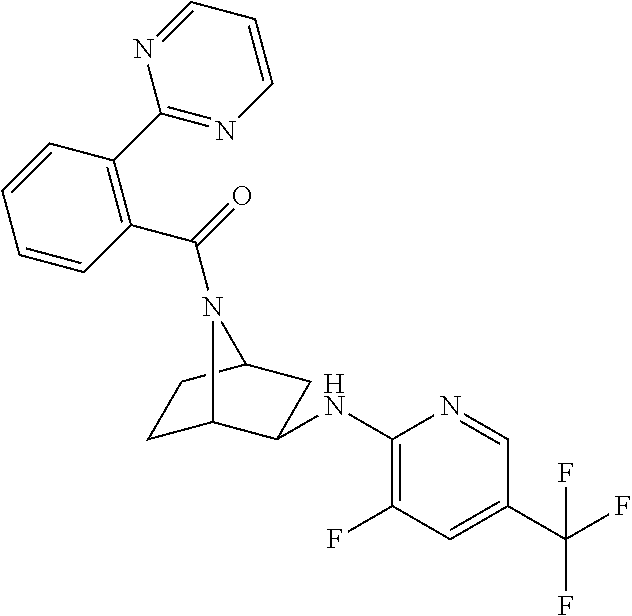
C1C2C(NC3=C(F)C=C(C(F)(F)F)C=N3)CC(C1)N2C(=O)C1=C(C2=NC=CC=N2)C=CC=C1
